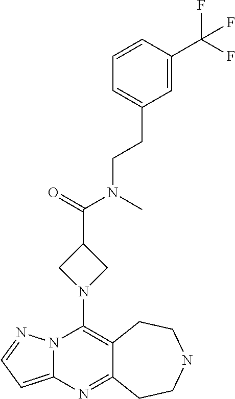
N12C(=CC=N1)N=C1C(=C2N2CC(C(=O)N(C)CCC3=CC=CC(C(F)(F)F)=C3)C2)CCNCC1
